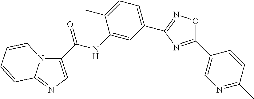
C(NC1=CC(C2=NOC(C3=CN=C(C)C=C3)=N2)=CC=C1C)(=O)C1=CN=C2N1C=CC=C2
